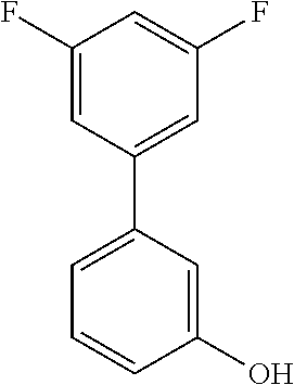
C1(O)=CC(C2=CC(F)=CC(F)=C2)=CC=C1
